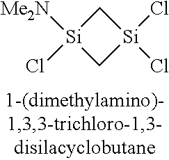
C1[Si](Cl)([Me2N])C[Si]1(Cl)Cl
